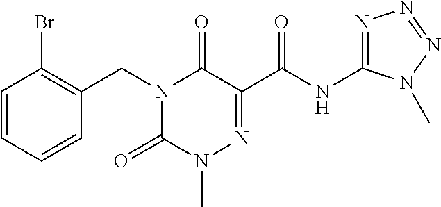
C(N1C(=O)N(C)N=C(C(NC2=NN=NN2C)=O)C1=O)C1=C(Br)C=CC=C1
